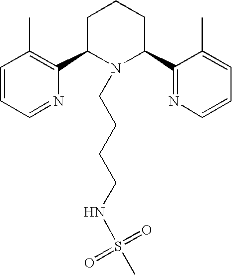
C1=CC=NC(C2N(CCCCNS(=O)(=O)C)C(C3=NC=CC=C3C)CCC2)=C1C
